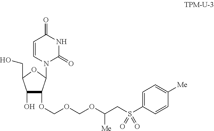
C1(O)C(OCOCOC(CS(C2=CC=C([Me])C=C2)(=O)=O)[Me])C(N2C(=O)NC(=O)C=C2)OC1CO
